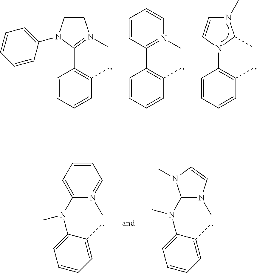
C1=CC=CC(C)=C1C1=N(C)C=CN1C1=CC=CC=C1.C1=CC=CC(C)=C1C1=N(C)C=CC=C1.C1=CC=CC(C)=C1N1C=CN(C)C1C.C1=CC=C(C)C(N(C)C2=CC=CC=N2C)=C1.C1=CC=C(C)C(N(C)C2=N(C)C=CN2C)=C1
